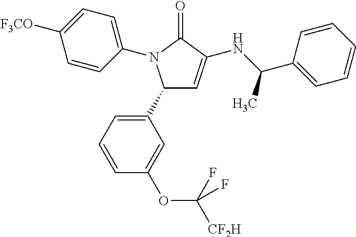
C1(C2=CC=CC(OC([CF2H])(F)F)=C2)C=C(NC(C2=CC=CC=C2)C)C(=O)N1C1=CC=C([F3CO])C=C1
